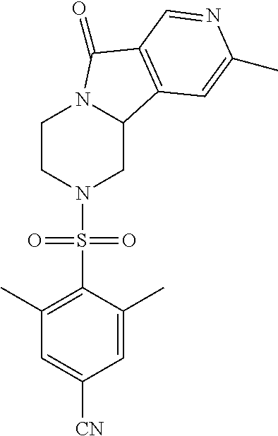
C1CN(S(C2=C(C)C=C([CN])C=C2C)(=O)=O)CC2N1C(=O)C1=C2C=C(C)N=C1
